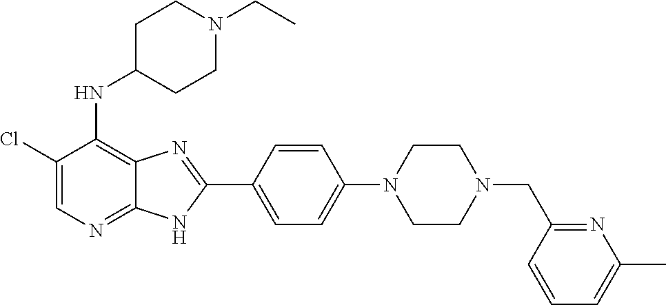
C1(Cl)=CN=C2C(=C1NC1CCN(CC)CC1)N=C(C1=CC=C(N3CCN(CC4=NC(C)=CC=C4)CC3)C=C1)N2
